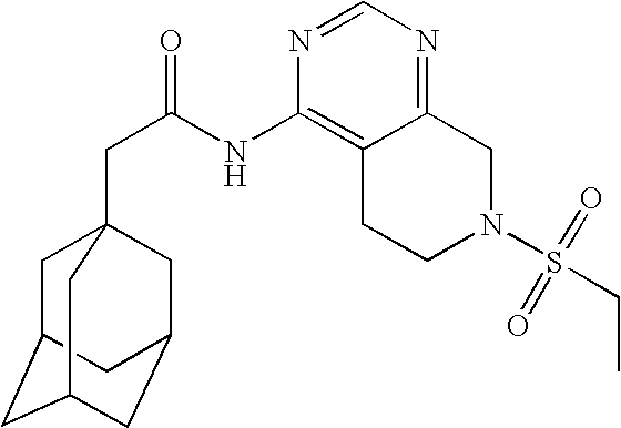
C1C2CC3CC(CC1(CC(=O)NC1=C4C(=NC=N1)CN(S(CC)(=O)=O)CC4)C3)C2
